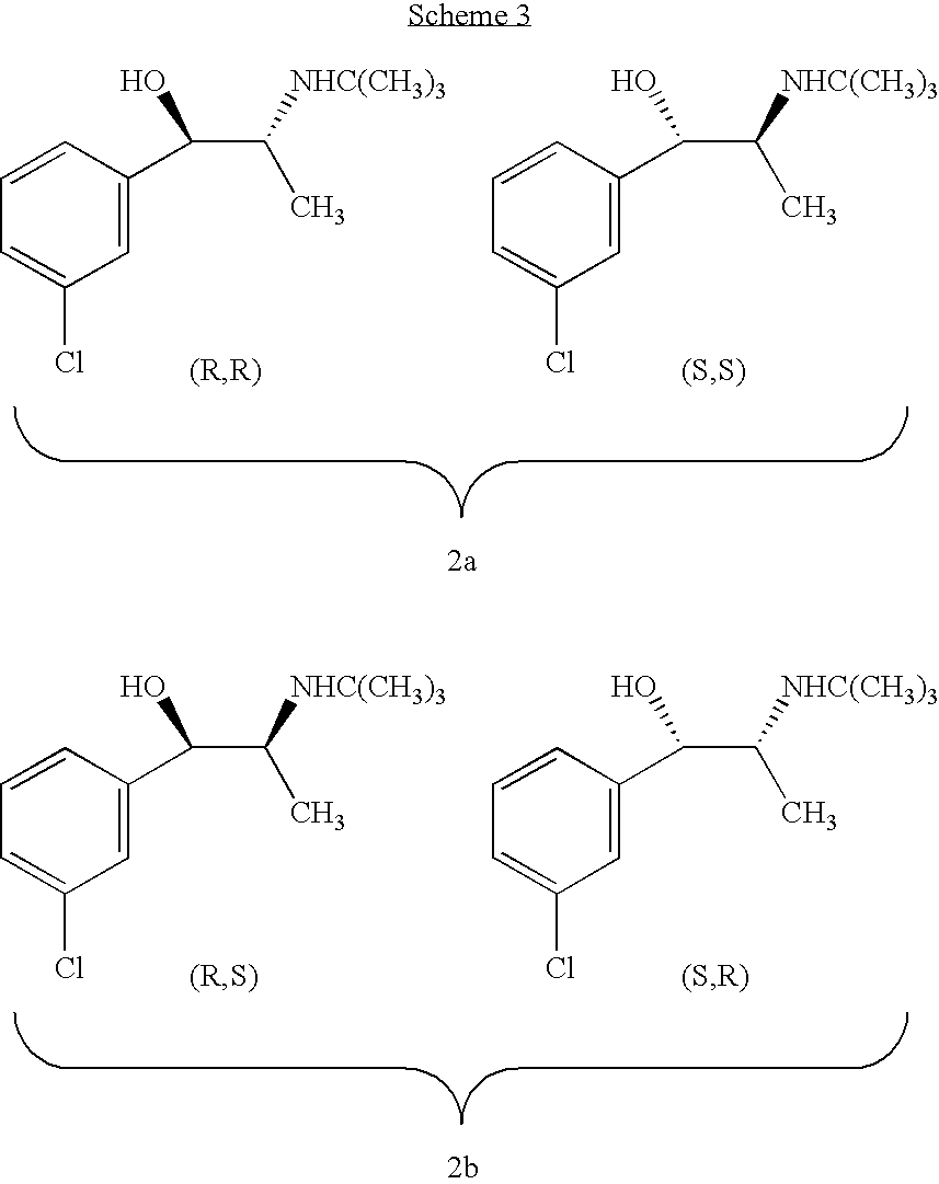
C1=C(C(C(C)[NHC(CH3)3])O)C=CC=C1Cl.C1=C(C(C(C)[NHC(CH3)3])O)C=CC=C1Cl.C1=C(C(C(C)[NHC(CH3)3])O)C=CC=C1Cl.C1=C(C(C(C)[NHC(CH3)3])O)C=CC=C1Cl
